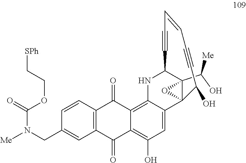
C12(C(O)[Me])C3(C4=CC(O)=C5C(=O)C6=C(C(=O)C5=C4NC1C#CC=CC#CC3O)C=CC(CN([Me])C(=O)OCC[SPh])=C6)O2
